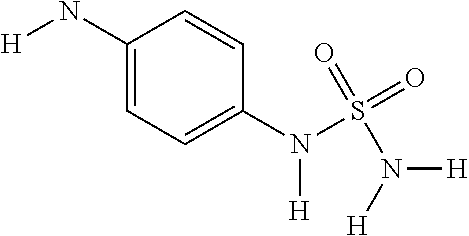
C1(N[H])=CC=C(N(S(=O)(=O)N([H])[H])[H])C=C1
